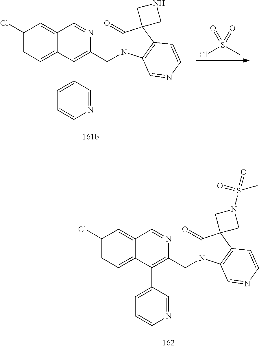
C1(Cl)=CC=C2C(=C1)C=NC(CN1C(=O)C3(C4=C1C=NC=C4)CNC3)=C2C1=CC=CN=C1.ClS(C)(=O)=O.C1(Cl)=CC=C2C(=C1)C=NC(CN1C(=O)C3(C4=C1C=NC=C4)CN(S(=O)(=O)C)C3)=C2C1=CC=CN=C1
